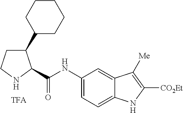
C1(NC(=O)C2C(C3CCCCC3)CCN2)=CC=C2C(=C1)C([Me])=C([CO2Et])N2
